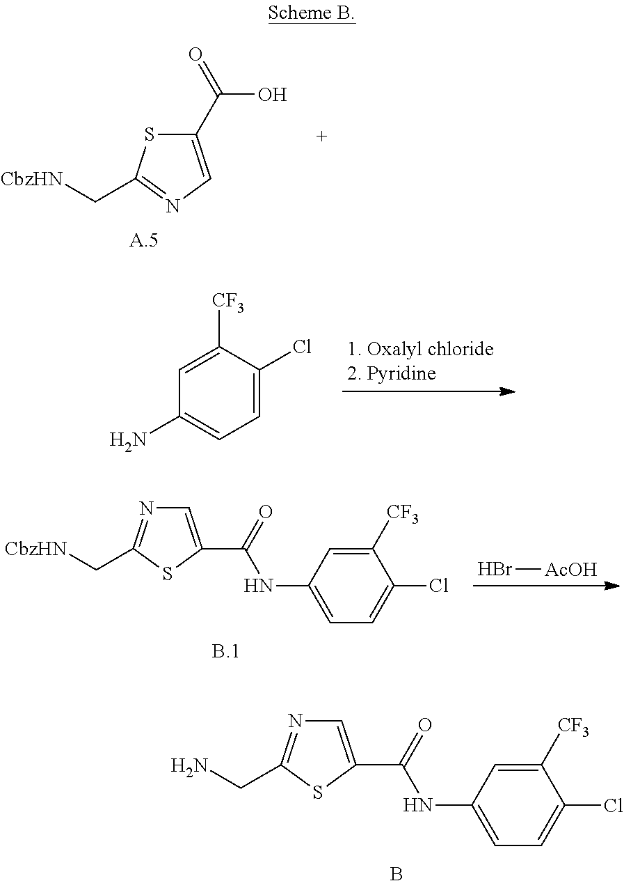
C1(C(=O)O)=CN=C(C[CbzHN])S1.C1(Cl)=CC=C(N)C=C1[CF3].[B.1].C(=O)(NC1=CC=C(Cl)C([CF3])=C1)C1=CN=C(C[CbzHN])S1.Br[AcOH].B.C(=O)(NC1=CC=C(Cl)C([CF3])=C1)C1=CN=C(CN)S1
